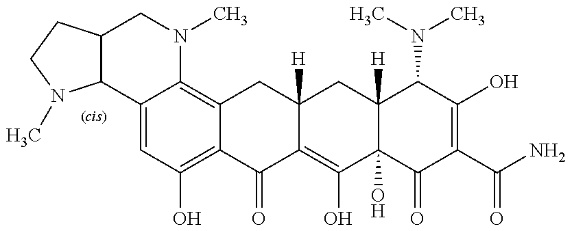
C12C3=CC(O)=C4C(=C3N(C)CC1CCN2C)CC1([H])C(=C(O)C2(O)C([H])(C1)C(N(C)C)C(O)=C(C(N)=O)C2=O)C4=O
